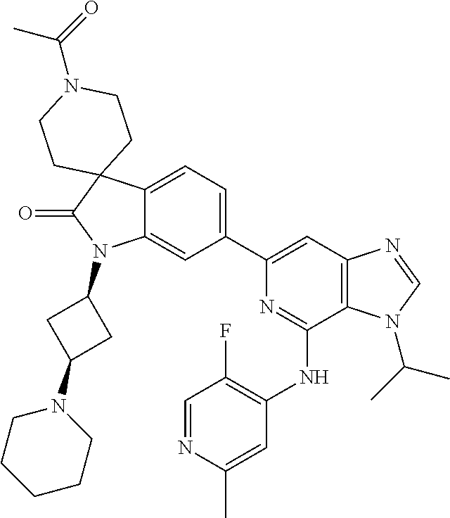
C12=CC=C(C3=CC4=C(C(NC5=C(F)C=NC(C)=C5)=N3)N(C(C)C)C=N4)C=C1N(C1CC(N3CCCCC3)C1)C(=O)C21CCN(C(=O)C)CC1
